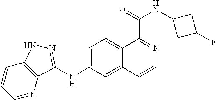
C1=CC=NC2=C1NN=C2NC1=CC=C2C(=C1)C=CN=C2C(=O)NC1CC(F)C1
